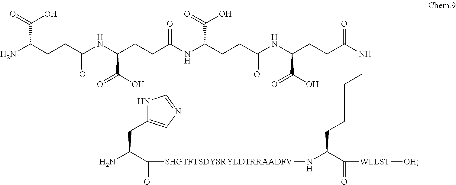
NC(CCC(NC(CCC(NC(CCC(NC(CCC(NCCCCC(C([WLLST][OH])=O)N[SHGTFTSDYSRYLDTRRAADFV]C(C(N)CC1=CN=CN1)=O)=O)C(=O)O)=O)C(O)=O)=O)C(=O)O)=O)C(O)=O
